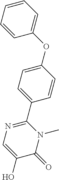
C1=CC(OC2=CC=CC=C2)=CC=C1C1=NC=C(O)C(=O)N1C
